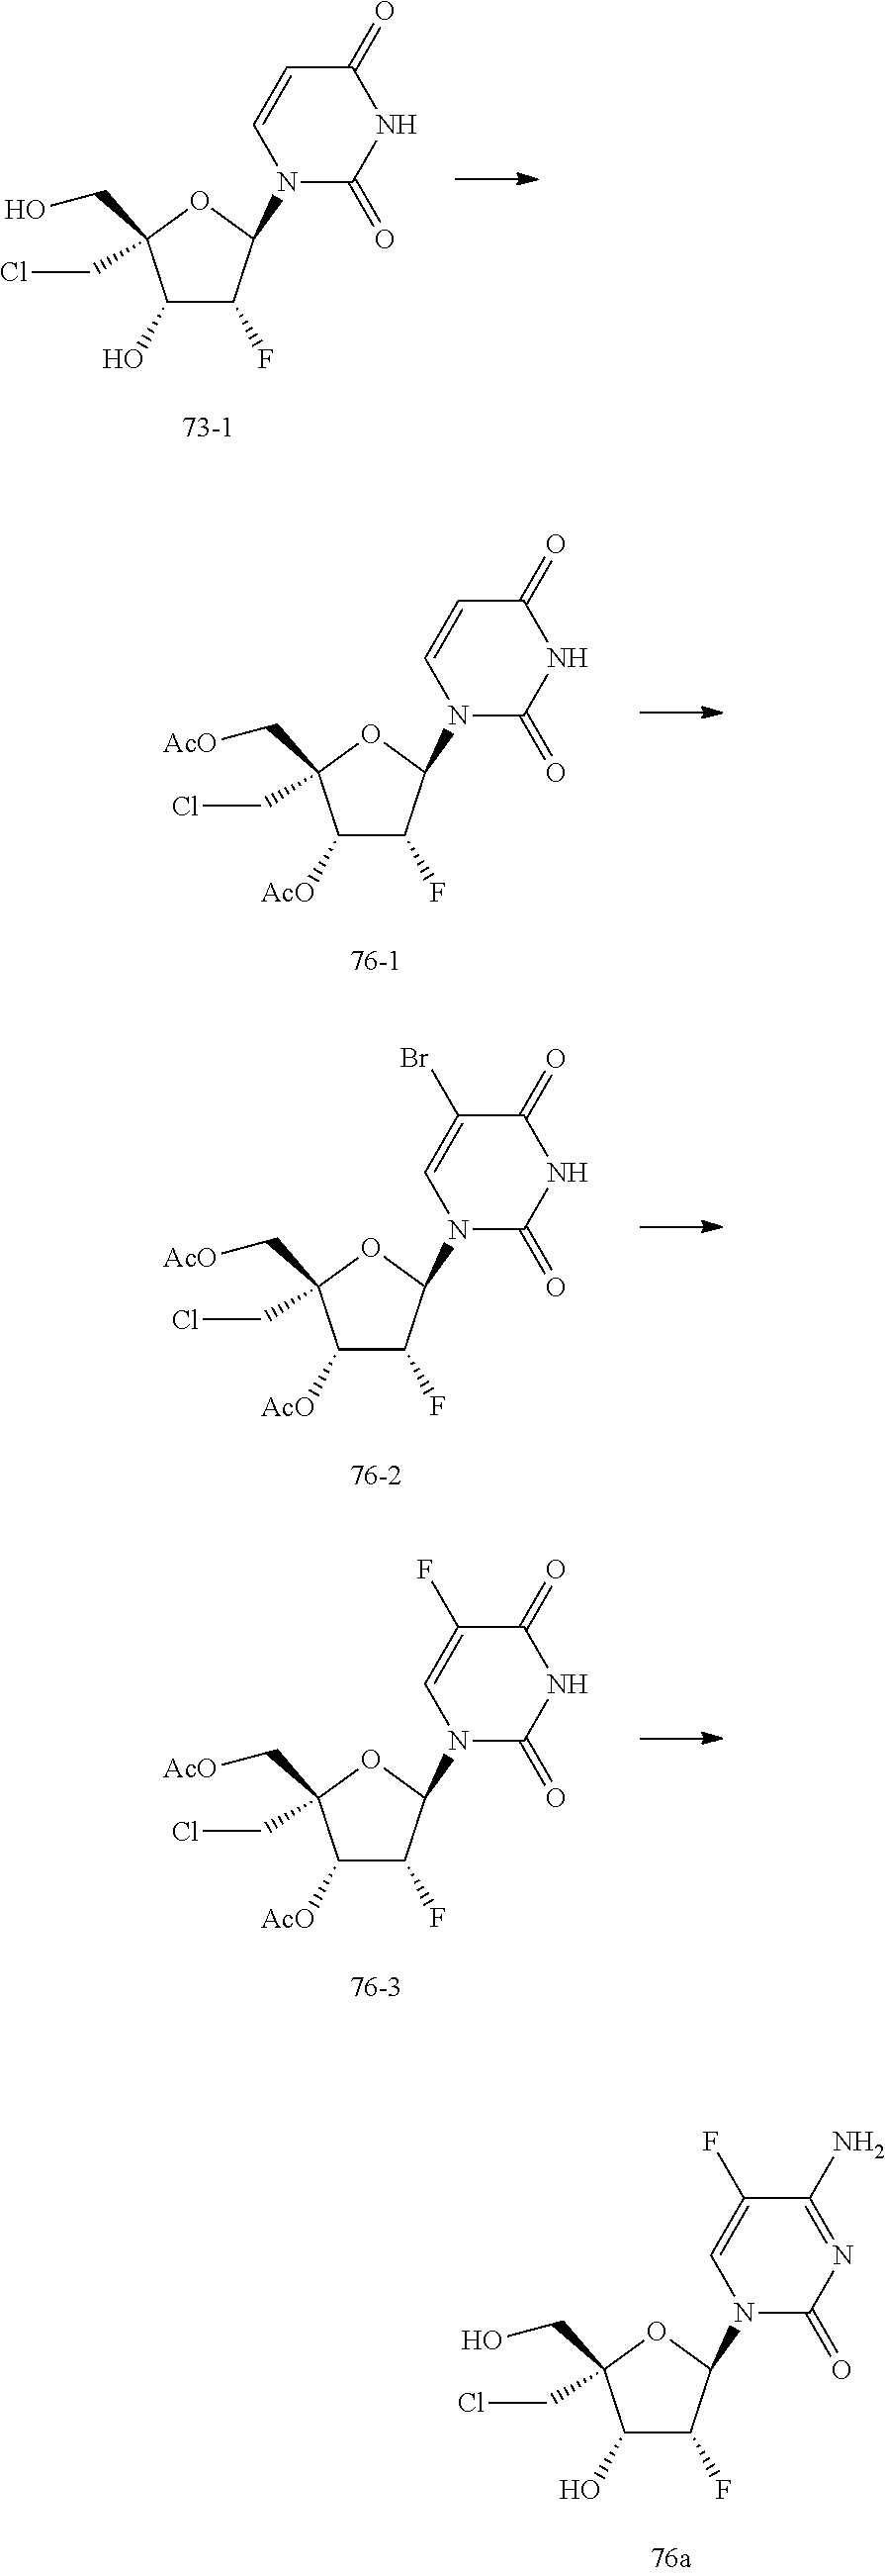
C1(O)C(F)C(N2C(=O)NC(=O)C=C2)OC1(CCl)CO.C1([AcO])C(F)C(N2C(=O)NC(=O)C=C2)OC1(CCl)C[AcO].C1([AcO])C(F)C(N2C(=O)NC(=O)C(Br)=C2)OC1(CCl)C[AcO].C1([AcO])C(F)C(N2C(=O)NC(=O)C(F)=C2)OC1(CCl)C[AcO].C1(O)C(F)C(N2C(=O)N=C(N)C(F)=C2)OC1(CCl)CO
